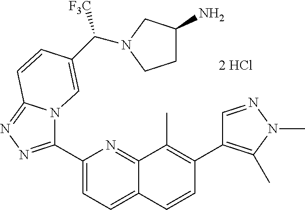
C1(C2=NN=C3N2C=C(C([F3C])N2CCC(N)C2)C=C3)=CC=C2C(=N1)C(C)=C(C1=C(C)N(C)N=C1)C=C2
